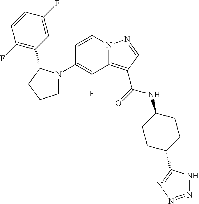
C1=CN2C(=C(C(=O)NC3CCC(C4=NN=NN4)CC3)C=N2)C(F)=C1N1CCCC1C1=C(F)C=CC(F)=C1
